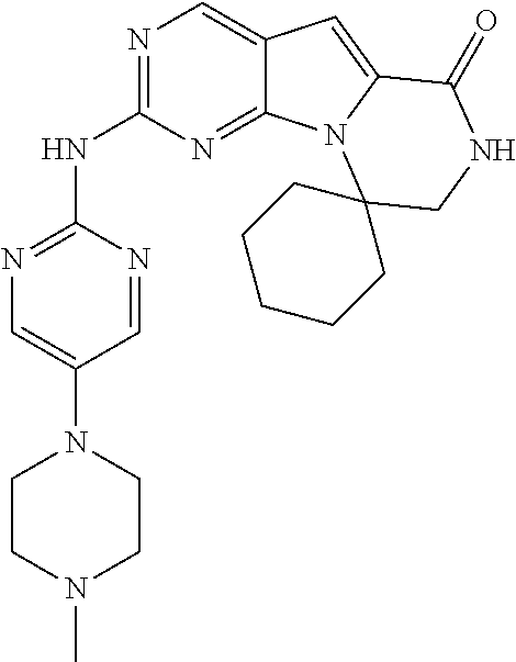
N1=C(NC2=NC=C(N3CCN(C)CC3)C=N2)N=C2C(=C1)C=C1N2C2(CNC1=O)CCCCC2
